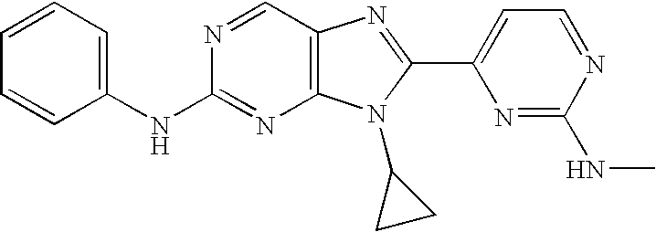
C1=CC=C(NC2=NC3=C(C=N2)N=C(C2=CC=NC(NC)=N2)N3C2CC2)C=C1
